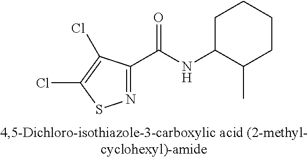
C1C(NC(=O)C2=NSC(Cl)=C2Cl)C(C)CCC1
